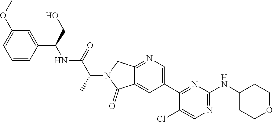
C12=CC(C3=NC(NC4CCOCC4)=NC=C3Cl)=CN=C1CN(C(C(NC(C1=CC(OC)=CC=C1)CO)=O)C)C2=O
